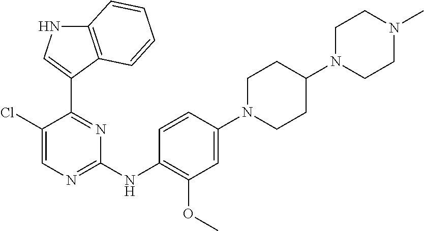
C1(Cl)=CN=C(NC2=C(OC)C=C(N3CCC(N4CCN(C)CC4)CC3)C=C2)N=C1C1=CNC2=C1C=CC=C2
